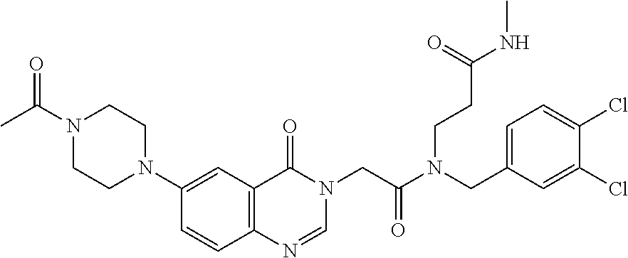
C1=CC2=C(C=C1N1CCN(C(C)=O)CC1)C(=O)N(CC(N(CC1=CC=C(Cl)C(Cl)=C1)CCC(=O)NC)=O)C=N2
